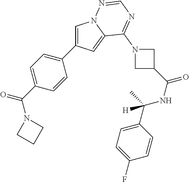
C1=C(C2=CC=C(C(N3CCC3)=O)C=C2)C=C2N1N=CN=C2N1CC(C(NC(C2=CC=C(F)C=C2)(C)[H])=O)C1
